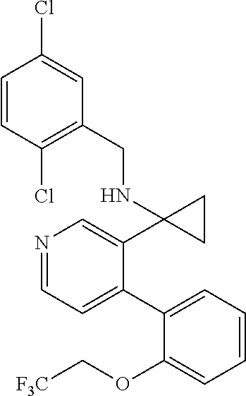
N1=CC=C(C2=CC=CC=C2OC[F3C])C(C2(NCC3=C(Cl)C=CC(Cl)=C3)CC2)=C1
